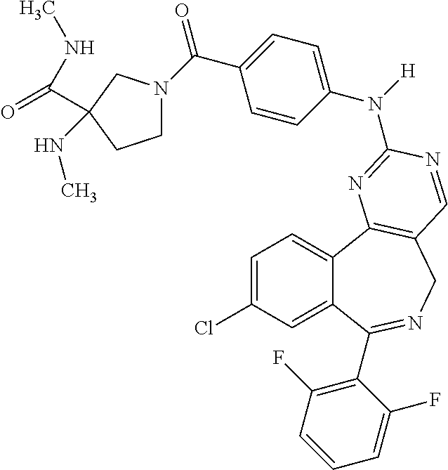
C1=C(Cl)C=C2C(=C1)C1=C(CN=C2C2=C(F)C=CC=C2F)C=NC(N([H])C2=CC=C(C(=O)N3CCC(NC)(C(=O)NC)C3)C=C2)=N1
